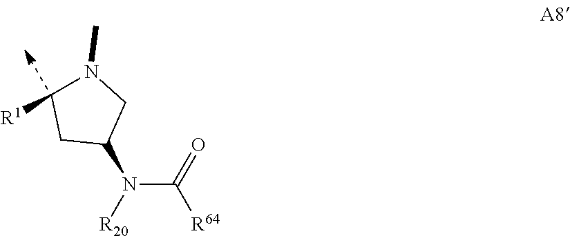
C1(N([R20])C(=O)[R64])CN(C)C([R1])C1
